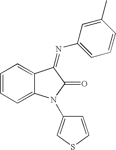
C1=CC=C2C(=C1)C(=NC1=CC=CC(C)=C1)C(=O)N2C1=CSC=C1
